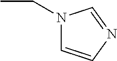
CCN1C=CN=C1
